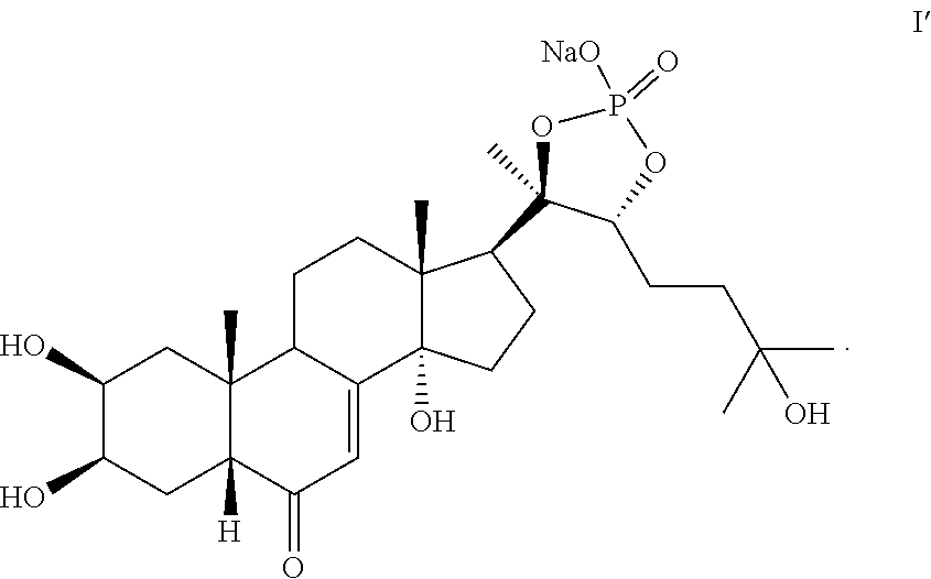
C1(O)C(O)CC2([H])C(C)(C1)C1C(=CC2=O)C2(O)C(C)(CC1)C(C1(C)OP(=O)([NaO])OC1CCC(C)(C)O)CC2
